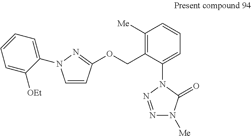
C1=CC(OCC2=C([Me])C=CC=C2N2N=NN([Me])C2=O)=NN1C1=CC=CC=C1[OEt]
